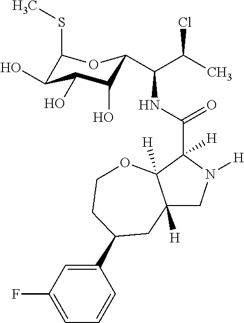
C12([H])CN([H])C(C(NC(C(C)Cl)C3C(O)C(O)C(O)C(SC)O3)=O)([H])C1([H])OCCC(C1=CC(F)=CC=C1)C2
